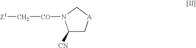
C1([CN])C[A]CN1[CO]C[Z1]
